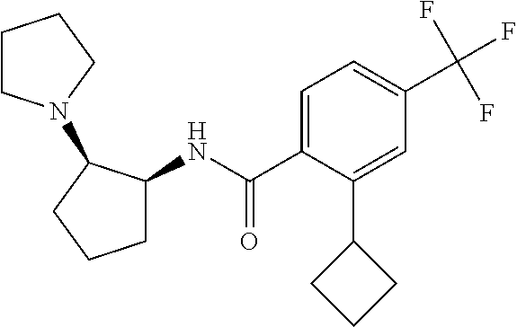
C1=C(C(NC2CCCC2N2CCCC2)=O)C(C2CCC2)=CC(C(F)(F)F)=C1
